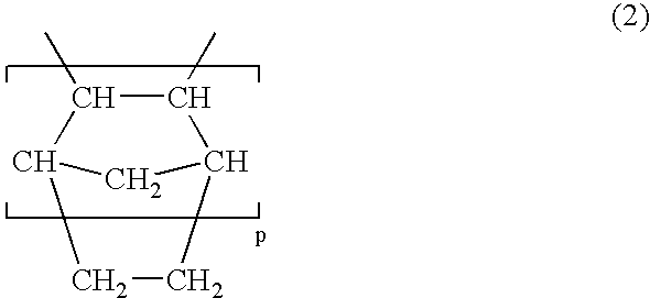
CC1C(C)C2CC1CC2
